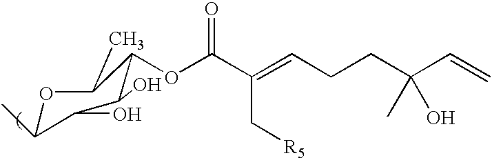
O1C(C)C(O)C(O)C(OC(=O)C(C[R5])=CCCC(C=C)(C)O)C1C
